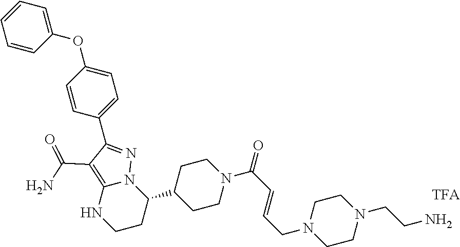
C1(OC2=CC=C(C3=NN4C(=C3C(=O)N)NCCC4C3CCN(C(=O)C=CCN4CCN(CCN)CC4)CC3)C=C2)=CC=CC=C1
